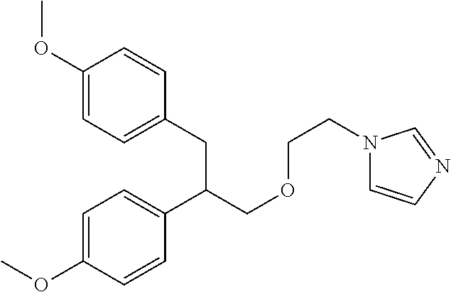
N1(CCOCC(C2=CC=C(OC)C=C2)CC2=CC=C(OC)C=C2)C=CN=C1
